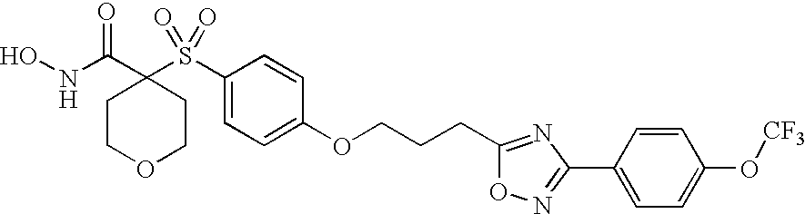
ONC(C1(S(C2=CC=C(OCCCC3=NC(C4=CC=C(O[CF3])C=C4)=NO3)C=C2)(=O)=O)CCOCC1)=O
